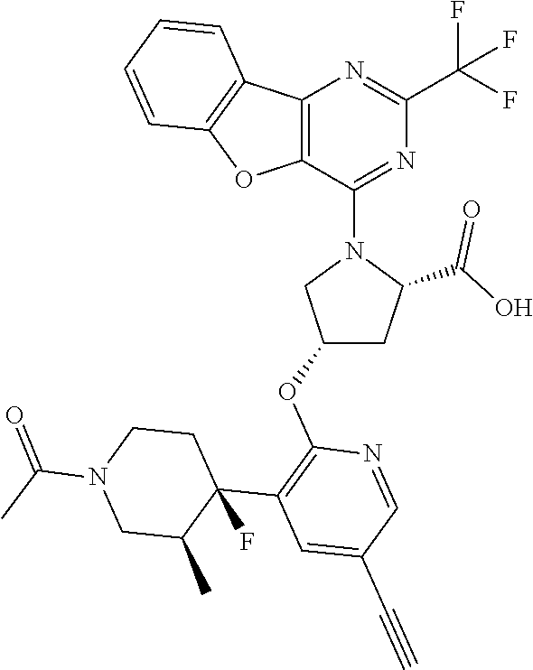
C12=C(OC3=C1C=CC=C3)C(N1CC(OC3=C(C4(F)C(C)CN(C(=O)C)CC4)C=C(C#C)C=N3)CC1C(O)=O)=NC(C(F)(F)F)=N2
